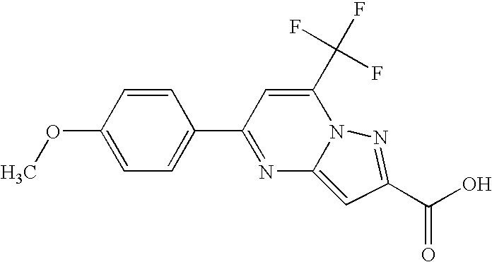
C1=C(OC)C=CC(C2=NC3=CC(C(O)=O)=NN3C(C(F)(F)F)=C2)=C1
